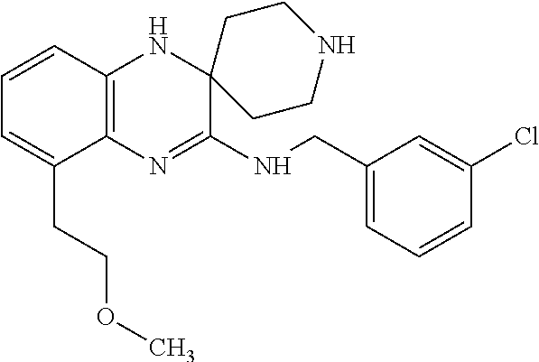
C12=C(N=C(NCC3=CC=CC(Cl)=C3)C3(N1)CCNCC3)C(CCOC)=CC=C2
